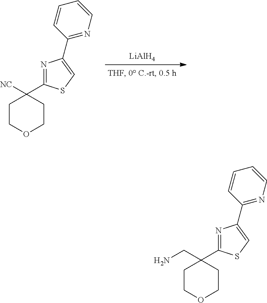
[LiAlH4].N1=C(C2([NC])CCOCC2)SC=C1C1=NC=CC=C1.N1=C(C2(CN)CCOCC2)SC=C1C1=NC=CC=C1
